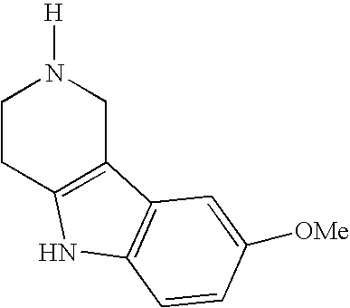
[H]N1CCC2=C(C1)C1=C(N2)C=CC([OMe])=C1
